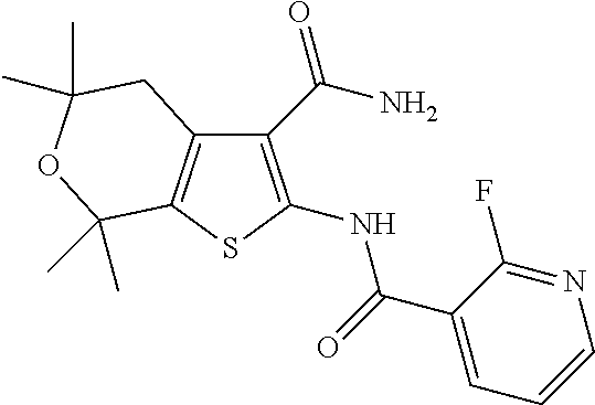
C1(C(N)=O)=C(NC(=O)C2=CC=CN=C2F)SC2=C1CC(C)(C)OC2(C)C
